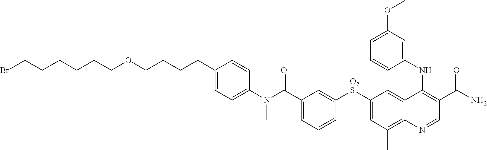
N(C1=CC=C(CCCCOCCCCCCBr)C=C1)(C(C1=CC=CC([O2S]C2=CC(C)=C3C(=C2)C(NC2=CC(OC)=CC=C2)=C(C(N)=O)C=N3)=C1)=O)C
